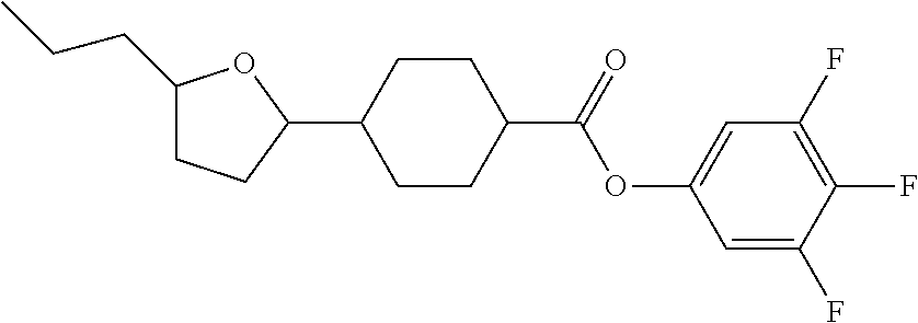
C1(CCC)CCC(C2CCC(C(OC3=CC(F)=C(F)C(F)=C3)=O)CC2)O1
